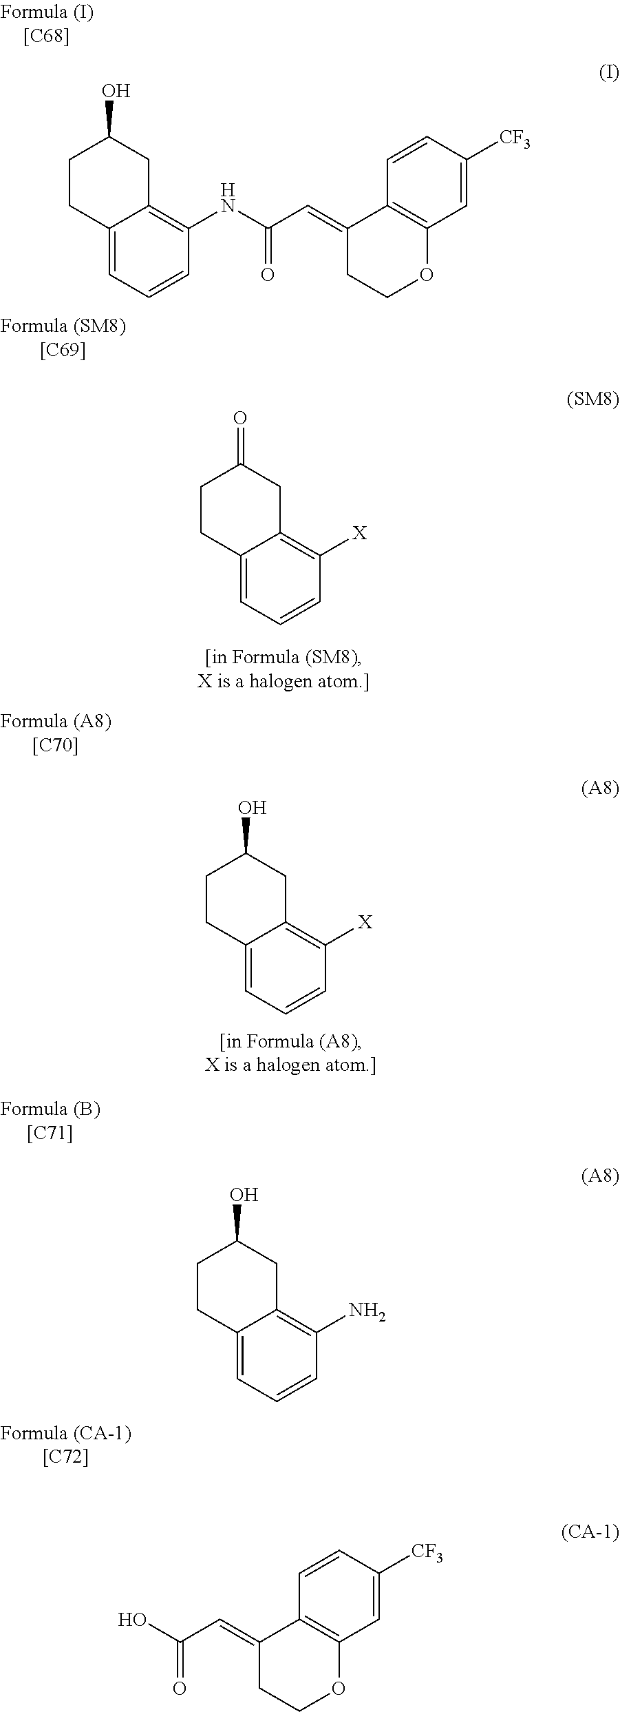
C12=CC=CC([X])=C1CC(=O)CC2.C12=CC=CC([X])=C1CC(O)CC2.C12=CC=CC(NC(C=C3C4=C(OCC3)C=C([CF3])C=C4)=O)=C1CC(O)CC2.C12=CC=CC(N)=C1CC(O)CC2.OC(C=C1C2=C(OCC1)C=C([CF3])C=C2)=O
